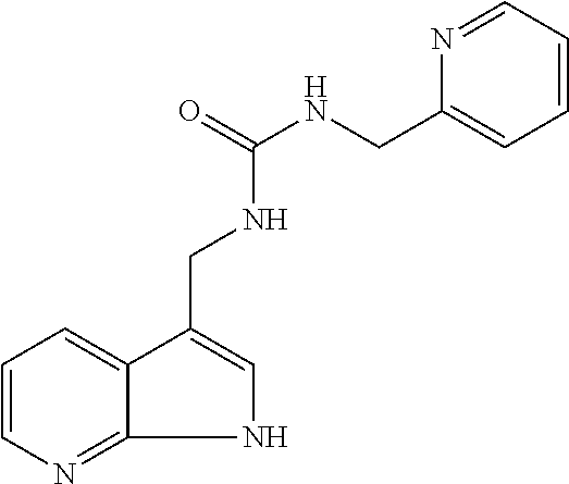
C1=CN=C2NC=C(CNC(NCC3=CC=CC=N3)=O)C2=C1
